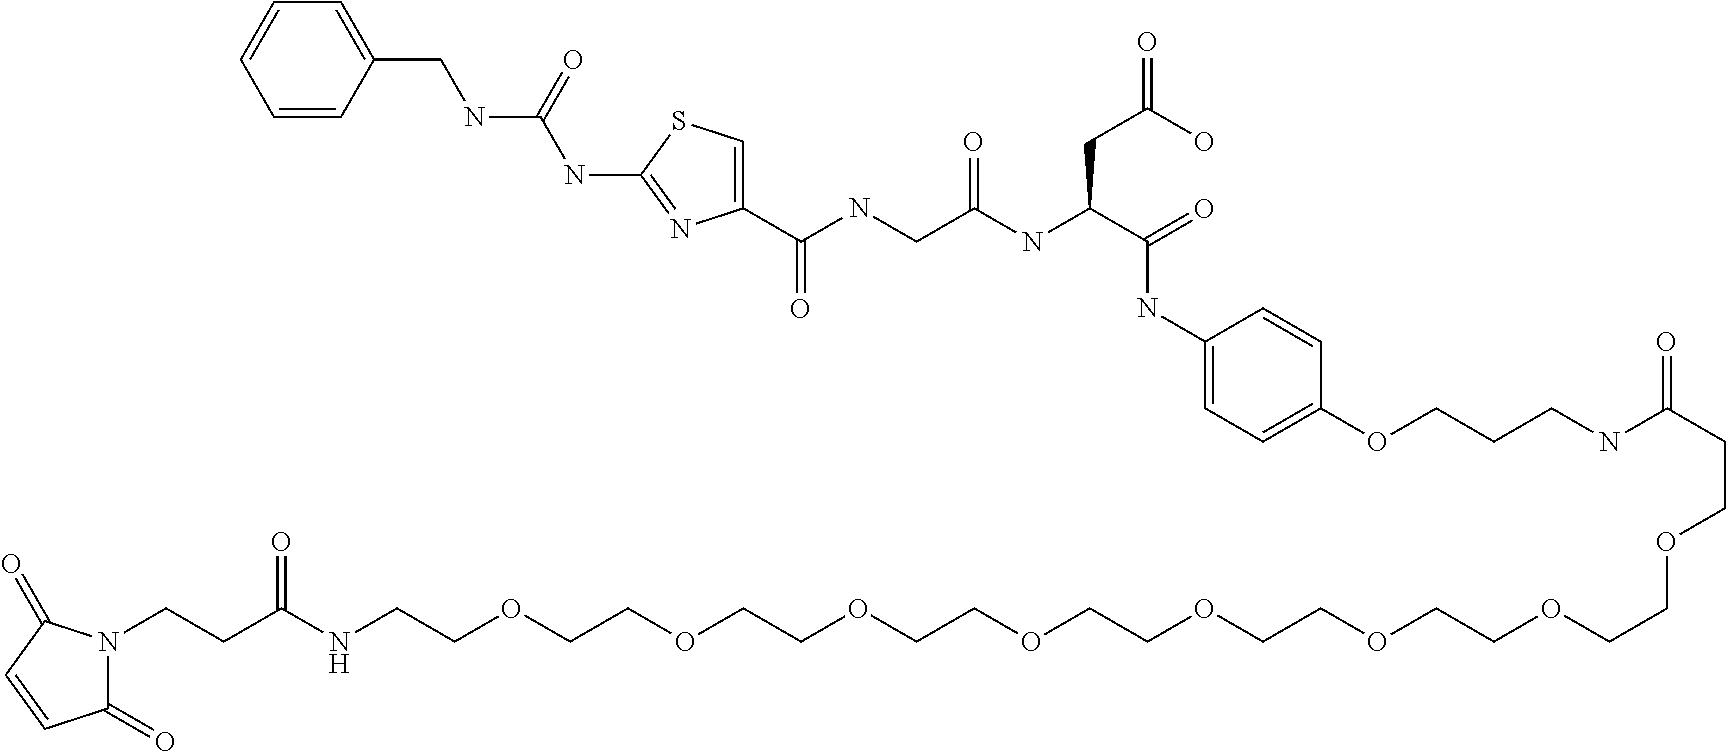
C1(C(NCC(NC(C(=O)NC2=CC=C(OCCCNC(CCOCCOCCOCCOCCOCCOCCOCCOCCNC(CCN3C(=O)C=CC3=O)=O)=O)C=C2)CC(=O)O)=O)=O)=CSC(NC(NCC2=CC=CC=C2)=O)=N1
